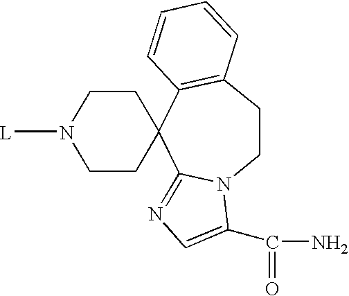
[L]N1CCC2(CC1)C1=NC=C(C(N)=O)N1CCC1=C2C=CC=C1
